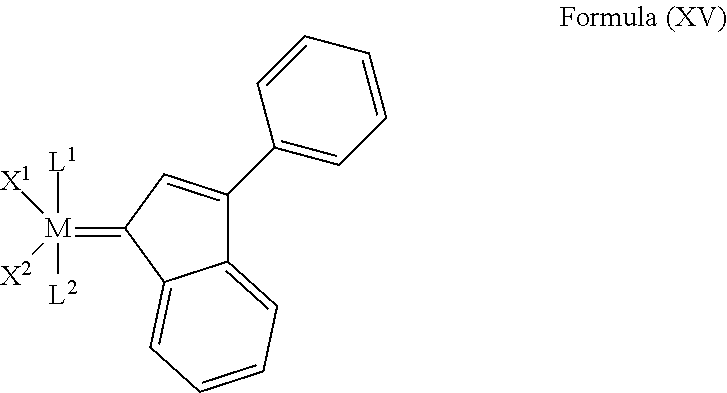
C12=CC=CC=C1C(=[M]([X1])([X2])([L1])[L2])C=C2C1=CC=CC=C1
